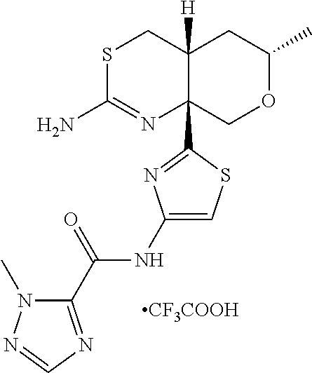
S1C(N)=NC2(C3=NC(NC(C4=NC=NN4C)=O)=CS3)C([H])(C1)CC(C)OC2.[CF3COOH]
